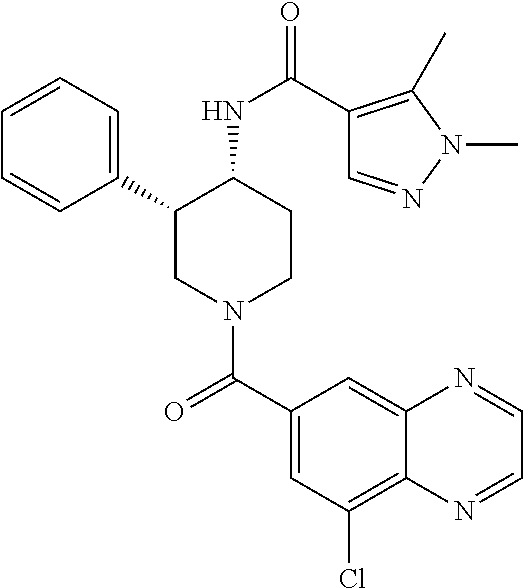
C1=CC=C(C2CN(C(C3=CC(Cl)=C4C(=C3)N=CC=N4)=O)CCC2NC(=O)C2=C(C)N(C)N=C2)C=C1
